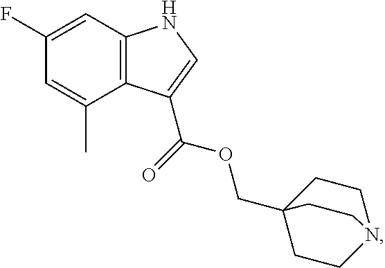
C12=C(C=C(F)C=C1C)NC=C2C(OCC12CCN(CC1)CC2)=O
